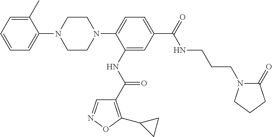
C1=CC=C(C)C(N2CCN(C3=CC=C(C(=O)NCCCN4C(=O)CCC4)C=C3NC(C3=C(C4CC4)ON=C3)=O)CC2)=C1
